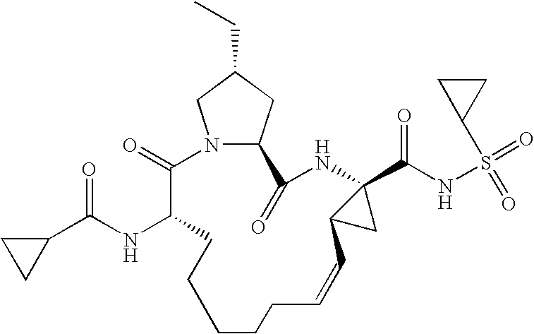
N12C(CC(CC)C1)C(=O)NC1(C(NS(=O)(C3CC3)=O)=O)C(C1)C=CCCCCCC(NC(C1CC1)=O)C2=O
